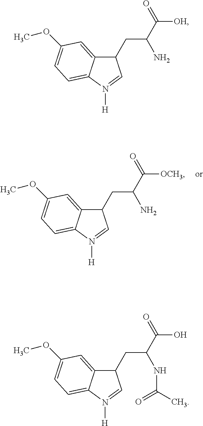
C1(CC(C(=O)[OH])N)C2=CC(OC)=CC=C2N([H])=C1.C1(CC(C(=O)O)NC(C)=O)C2=CC(OC)=CC=C2N([H])=C1.C1(CC(C(=O)[OCH3])N)C2=CC(OC)=CC=C2N([H])=C1
